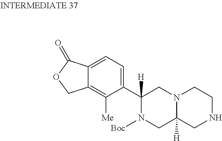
C12=CC=C(C3([H])N([Boc])CC4([H])N(C3)CCNC4)C([Me])=C1COC2=O
